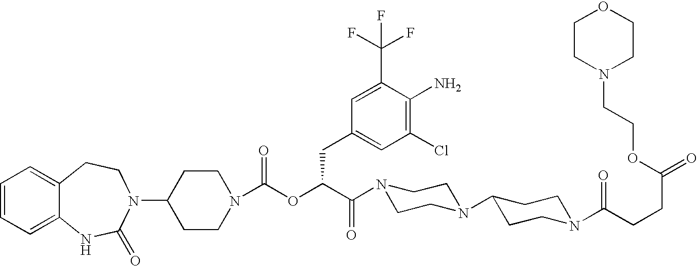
C1=CC=C2C(=C1)CCN(C1CCN(C(OC(C(N3CCN(C4CCN(C(CCC(=O)OCCN5CCOCC5)=O)CC4)CC3)=O)CC3=CC(Cl)=C(N)C(C(F)(F)F)=C3)=O)CC1)C(=O)N2
